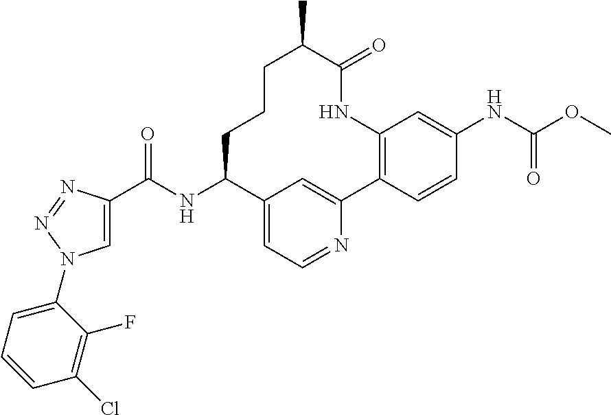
C1=C(C(NC2C3=CC=NC(=C3)C3=C(NC(=O)C(C)CCC2)C=C(NC(OC)=O)C=C3)=O)N=NN1C1=CC=CC(Cl)=C1F
